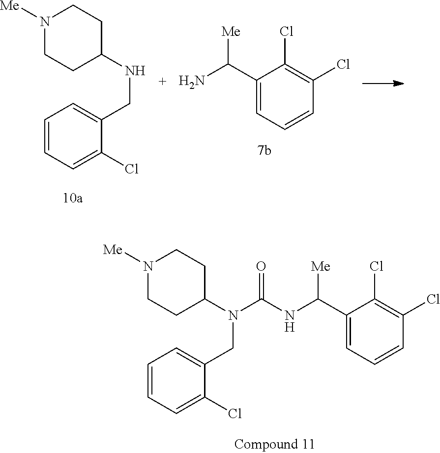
C1(C(NC(N(C2CCN([Me])CC2)CC2=CC=CC=C2Cl)=O)[Me])=CC=CC(Cl)=C1Cl.C1(C(N)[Me])=CC=CC(Cl)=C1Cl.N1([Me])CCC(NCC2=CC=CC=C2Cl)CC1
